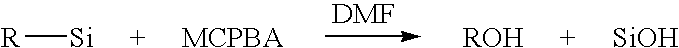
[R][Si].[MCPBA].[ROH].[SiOH]
